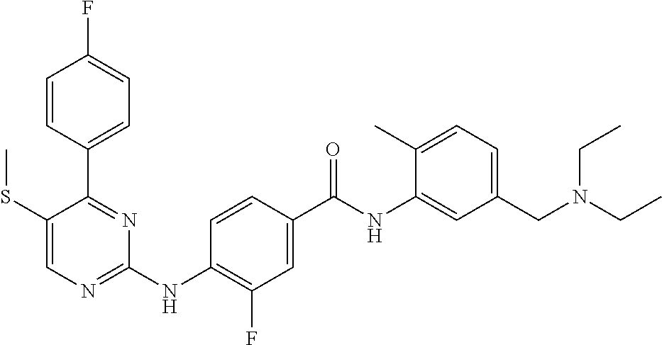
C1(C2=NC(NC3=C(F)C=C(C(NC4=CC(CN(CC)CC)=CC=C4C)=O)C=C3)=NC=C2SC)=CC=C(F)C=C1
